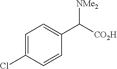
C1=C(Cl)C=CC(C([CO2H])[NMe2])=C1
